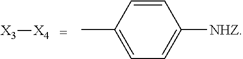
C1(C)=CC=C([NHZ])C=C1.[X3][X4]
